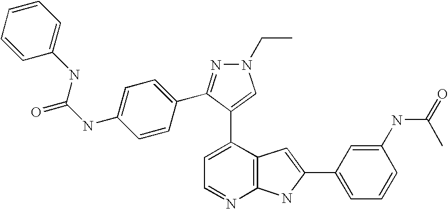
C1=C(C2=CN(CC)N=C2C2=CC=C(NC(=O)NC3=CC=CC=C3)C=C2)C2=C(N=C1)NC(C1=CC=CC(NC(=O)C)=C1)=C2
